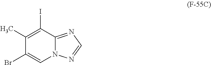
C1(C)=C(I)C2=NC=NN2C=C1Br
